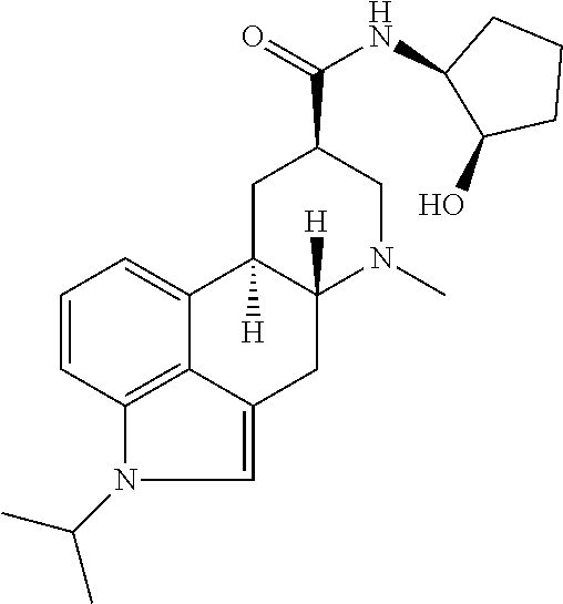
C12=C3C(=CN1C(C)C)CC1([H])C([H])(C3=CC=C2)CC(C(=O)NC2CCCC2O)CN1C
